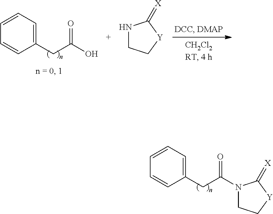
C1=CC=CC(CC(O)=O)=C1.N1CC[Y]C1=[X].C1=CC=CC(CC(N2CC[Y]C2=[X])=O)=C1
